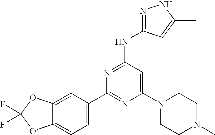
C1=C(C2=NC(N3CCN(C)CC3)=CC(NC3=NNC(C)=C3)=N2)C=C2C(=C1)OC(F)(F)O2
